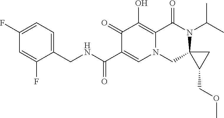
C1(F)=CC=C(CNC(C2=CN3C(=C(O)C2=O)C(=O)N(C(C)C)C2(C3)C(COC)C2)=O)C(F)=C1
